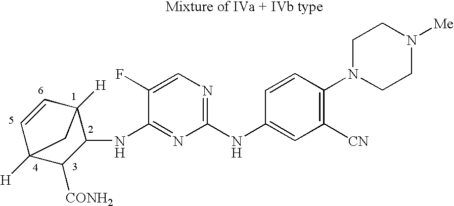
C1(NC2=CC([CN])=C(N3CCN([Me])CC3)C=C2)=NC=C(F)C(NC2C3([H])C=CC([H])(C2[CONH2])C3)=N1
